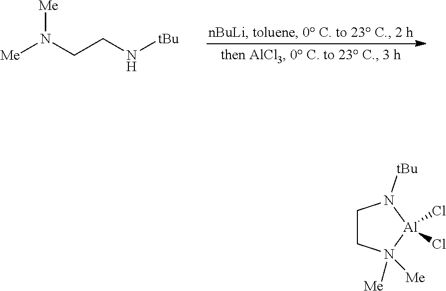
C1CN([Me])([Me])[Al](Cl)(Cl)N1[tBu].[Me]N(CCN[tBu])[Me]
